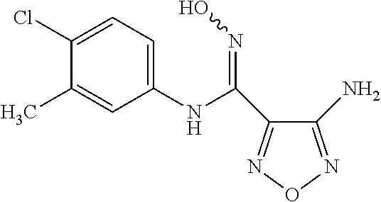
C1(NC(=NO)C2=NON=C2N)=CC=C(Cl)C(C)=C1
